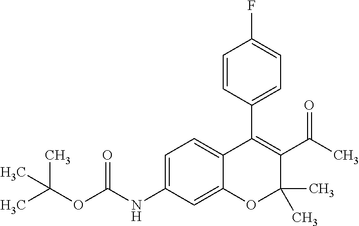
C1=C(NC(OC(C)(C)C)=O)C=C2C(=C1)C(C1=CC=C(F)C=C1)=C(C(C)=O)C(C)(C)O2
